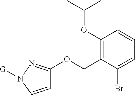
C1=CN([G])N=C1OCC1=C(OC(C)C)C=CC=C1Br
